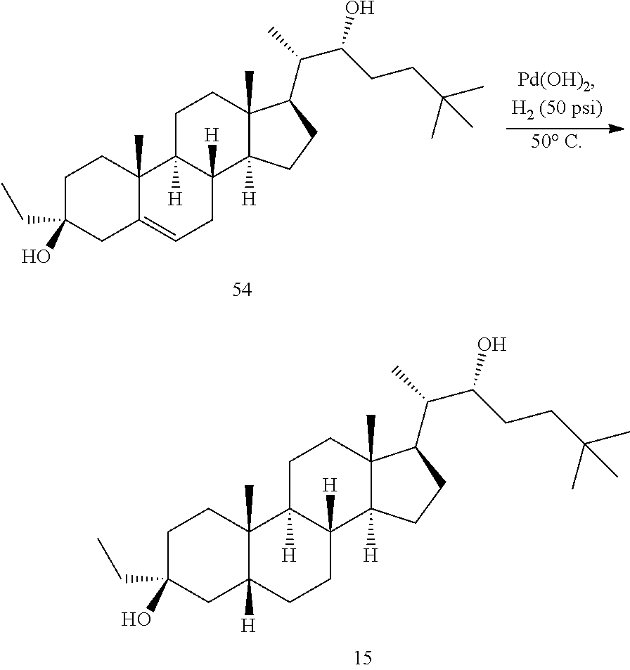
C1CC2([H])C(C)(C3([H])C1([H])C1([H])C(C)(CC3)C(C(C)C(CCC(C)(C)C)O)CC1)CCC(CC)(O)C2.[50 C].C1C=C2C(C)(C3([H])C1([H])C1([H])C(C)(CC3)C(C(C)C(CCC(C)(C)C)O)CC1)CCC(O)(CC)C2
